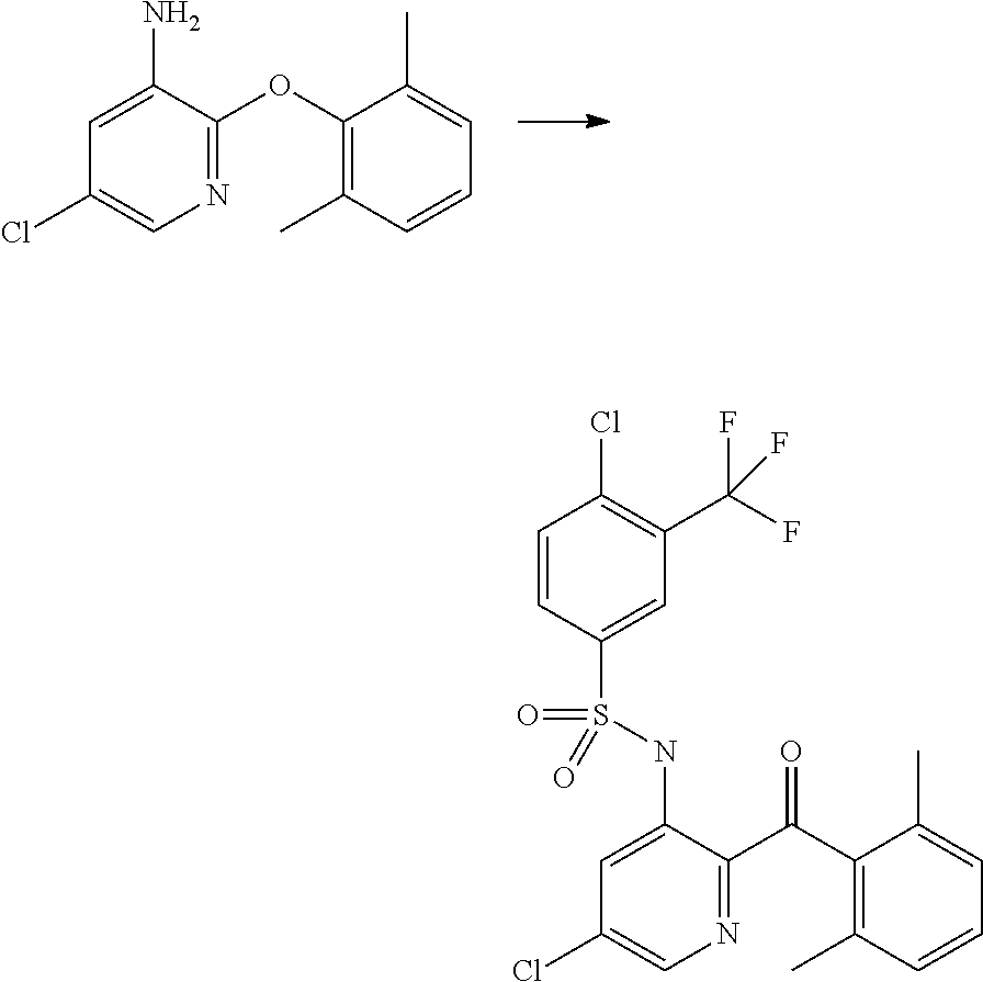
C1(N)=CC(Cl)=CN=C1OC1=C(C)C=CC=C1C.C1=CC(S(=O)(=O)NC2=CC(Cl)=CN=C2C(C2=C(C)C=CC=C2C)=O)=CC(C(F)(F)F)=C1Cl
